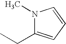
N1(C)C(CC)=CC=C1
